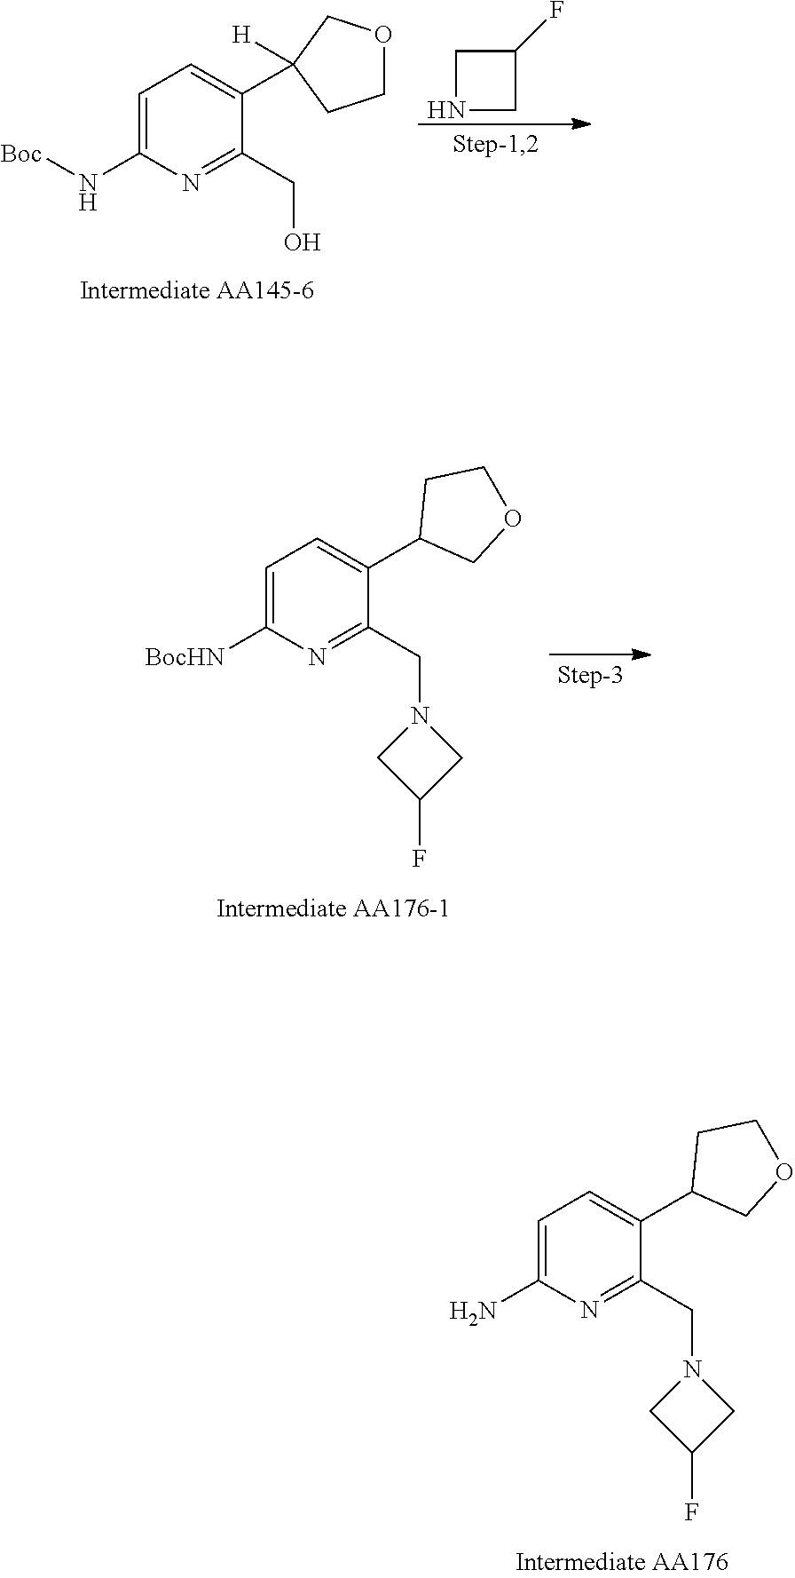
N1CC(F)C1.C1=C(N[Boc])N=C(CO)C(C2([H])COCC2)=C1.C1=C([BocHN])N=C(CN2CC(F)C2)C(C2COCC2)=C1.C1=C(N)N=C(CN2CC(F)C2)C(C2COCC2)=C1
